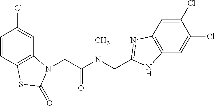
C1=CC2=C(C=C1Cl)N(CC(N(CC1=NC3=C(C=C(Cl)C(Cl)=C3)N1)C)=O)C(=O)S2
